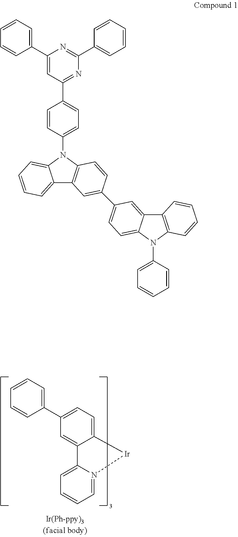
C1(C2=CC=C3C(=C2)C2=CC=CC=N2[Ir]3)=CC=CC=C1.C1(C2=CC(C3=CC=C(N4C5=CC=CC=C5C5=C4C=CC(C4=CC=C6C(=C4)C4=C(N6C6=CC=CC=C6)C=CC=C4)=C5)C=C3)=NC(C3=CC=CC=C3)=N2)=CC=CC=C1
